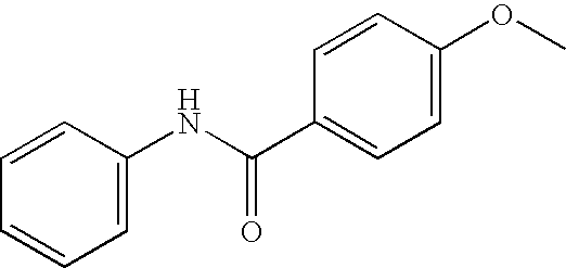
C1=C(NC(C2=CC=C(OC)C=C2)=O)C=CC=C1
